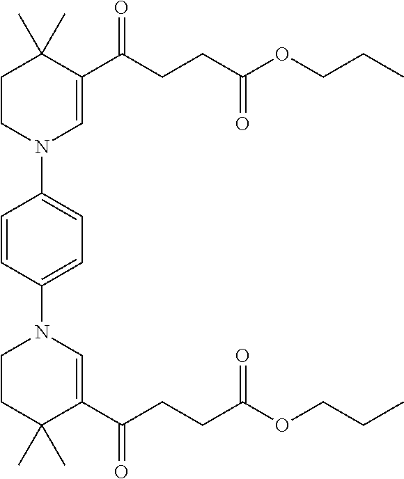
C1(C(CCC(OCCC)=O)=O)=CN(C2=CC=C(N3C=C(C(CCC(OCCC)=O)=O)C(C)(C)CC3)C=C2)CCC1(C)C
